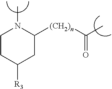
C1CC([R3])CC([(CH2)n]C(C)=O)N1C
